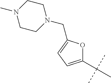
C1(C(C)(C)C)=CC=C(CN2CCN(C)CC2)O1
